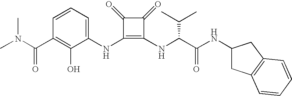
CN(C(C1=C(O)C(NC2=C(NC(C(NC3CC4=C(C3)C=CC=C4)=O)C(C)C)C(=O)C2=O)=CC=C1)=O)C
